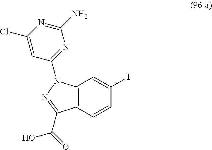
C12=C(C=CC(I)=C1)C(C(O)=O)=NN2C1=NC(N)=NC(Cl)=C1
